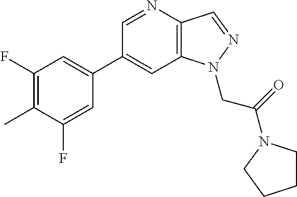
C1(C2=CC(F)=C(C)C(F)=C2)=CC2=C(C=NN2CC(=O)N2CCCC2)N=C1
